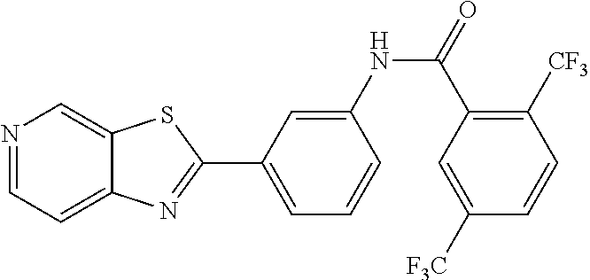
C1=C(NC(=O)C2=C([CF3])C=CC([F3C])=C2)C=CC=C1C1=NC2=CC=NC=C2S1
